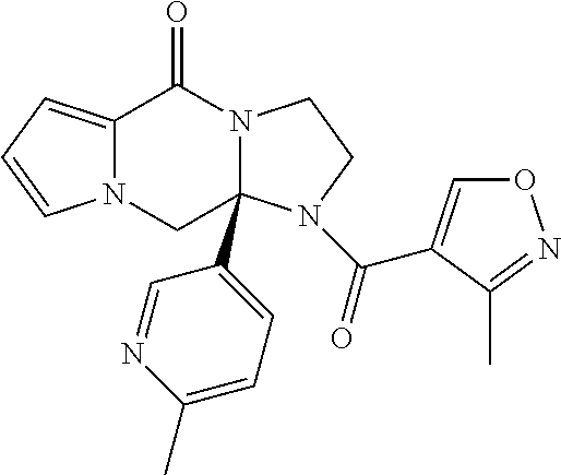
N12C(=CC=C1)C(=O)N1C(C3=CC=C(C)N=C3)(C2)N(C(=O)C2=CON=C2C)CC1
